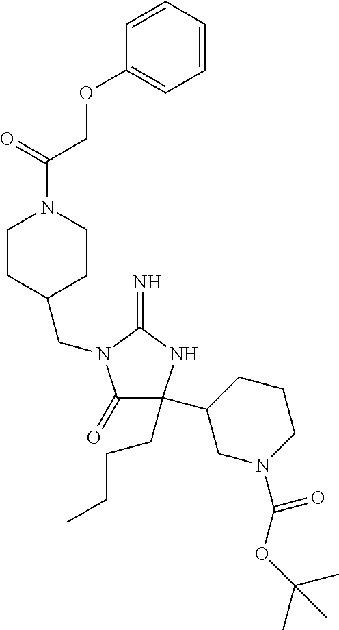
C1(=O)C(C2CN(C(OC(C)(C)C)=O)CCC2)(CCCC)NC(=N)N1CC1CCN(C(=O)COC2=CC=CC=C2)CC1
